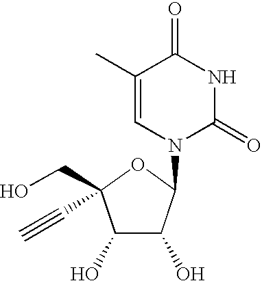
C1(O)C(O)C(N2C(=O)NC(=O)C(C)=C2)OC1(CO)C#C
